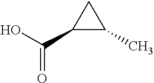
C(=O)(O)C1C(C)C1
